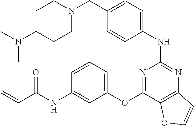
C1=CC(NC2=NC3=C(C(OC4=CC=CC(NC(C=C)=O)=C4)=N2)OC=C3)=CC=C1CN1CCC(N(C)C)CC1
